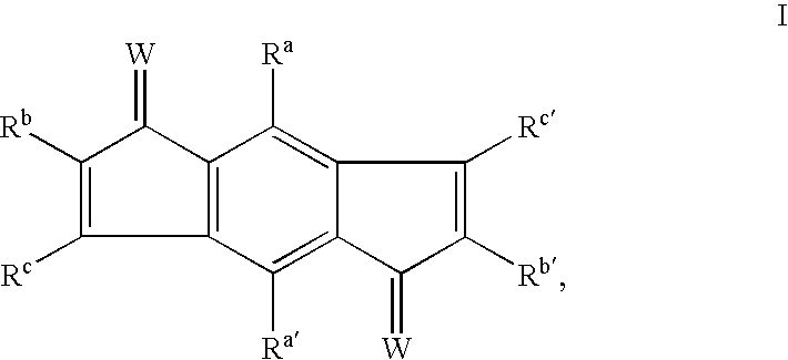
C12=C(C([Ra])=C3C(=C1[Ra])C([Rc])=C([Rb])C3=[W])C([Rc])=C([Rb])C2=[W]
